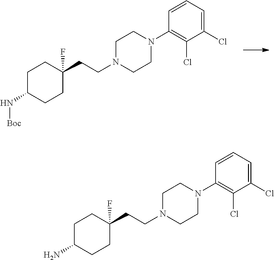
C1C(N)CCC(CCN2CCN(C3=C(Cl)C(Cl)=CC=C3)CC2)(F)C1.C1C(N[Boc])CCC(CCN2CCN(C3=C(Cl)C(Cl)=CC=C3)CC2)(F)C1
